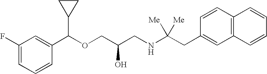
C1(F)=CC=CC(C(OCC(CNC(CC2=CC3=C(C=C2)C=CC=C3)([Me])[Me])O)C2CC2)=C1
